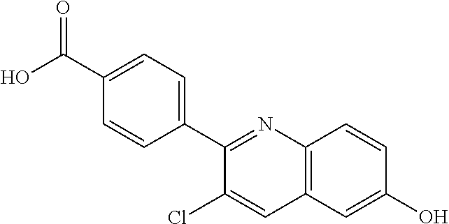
C12=C(C=C(O)C=C1)C=C(Cl)C(C1=CC=C(C(O)=O)C=C1)=N2
